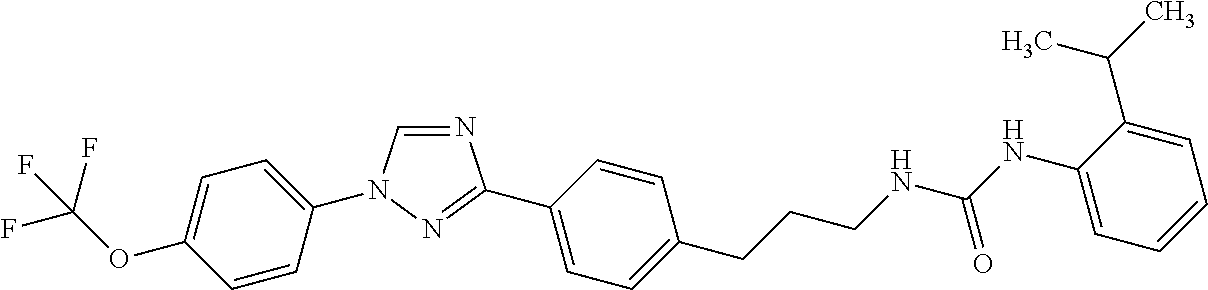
C1=C(N2C=NC(C3=CC=C(CCCNC(NC4=CC=CC=C4C(C)C)=O)C=C3)=N2)C=CC(OC(F)(F)F)=C1
